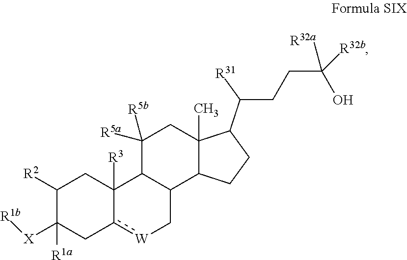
C1([R2])C([X][R1b])([R1a])Cc2[W]CC3C(C2([R3])C1)C([R5a])([R5b])CC1(C)C3CCC1C(CCC([R32a])(O)[R32b])[R31]
